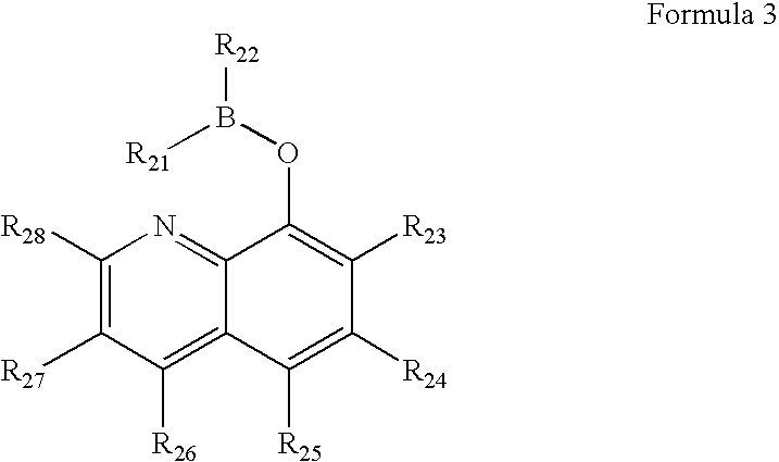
C1([R28])=C([R27])C([R26])=C2C(=N1)C(OB([R22])[R21])=C([R23])C([R24])=C2[R25]
